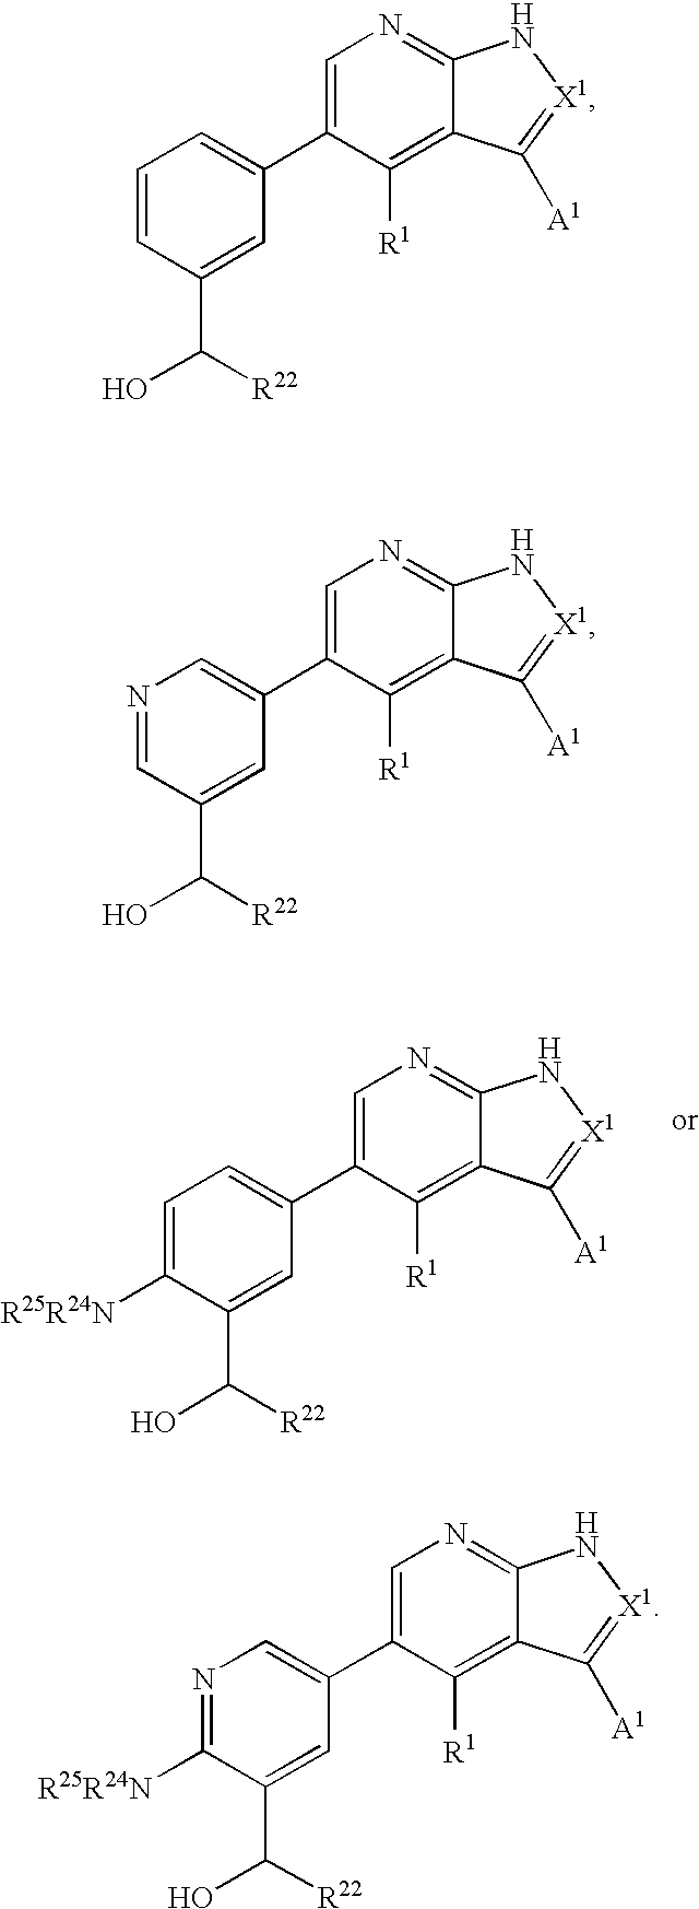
C1=C([R25R24N])C(C([R22])O)=CC(C2=CN=C3C(=C2[R1])C([A1])=[X1]N3)=C1.C1=CC(C([R22])O)=CC(C2=CN=C3C(=C2[R1])C([A1])=[X1]N3)=C1.N1=CC(C([R22])O)=CC(C2=CN=C3C(=C2[R1])C([A1])=[X1]N3)=C1.N1=C([R25R24N])C(C([R22])O)=CC(C2=CN=C3C(=C2[R1])C([A1])=[X1]N3)=C1
